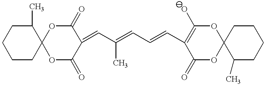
O1C(=O)C(=CC(=CC=CC2=C(O)OC3(OC2=O)C(C)CCCC3)C)C(=O)OC12C(C)CCCC2
